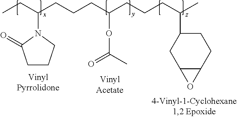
CCC(CCCC(CCCC(C)C1CCC2C(C1)O2)OC(=O)C)N1CCCC1=O
